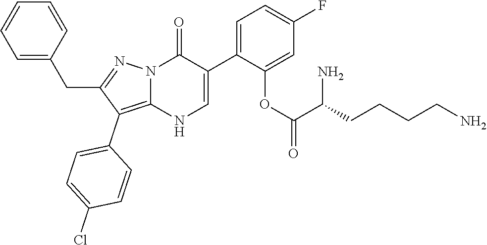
O=C1N2C(=C(C3=CC=C(Cl)C=C3)C(CC3=CC=CC=C3)=N2)NC=C1C1=CC=C(F)C=C1OC(C(CCCCN)N)=O
